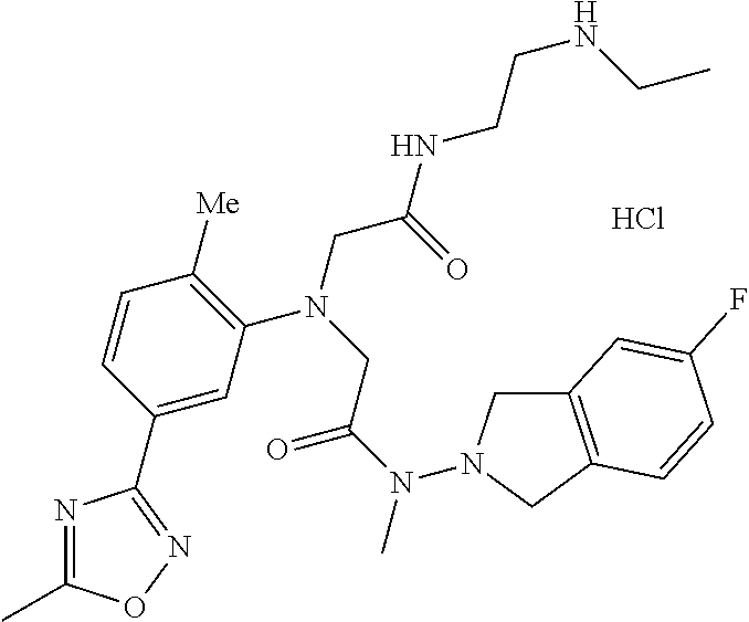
Cl.C1=C(C2=NOC(C)=N2)C=CC([Me])=C1N(CC(NCCNCC)=O)CC(N(C)N1CC2=C(C1)C=CC(F)=C2)=O
